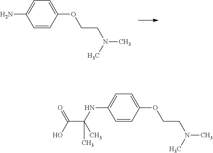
C1=CC(OCCN(C)C)=CC=C1N.C1=CC(OCCN(C)C)=CC=C1NC(C(O)=O)(C)C
